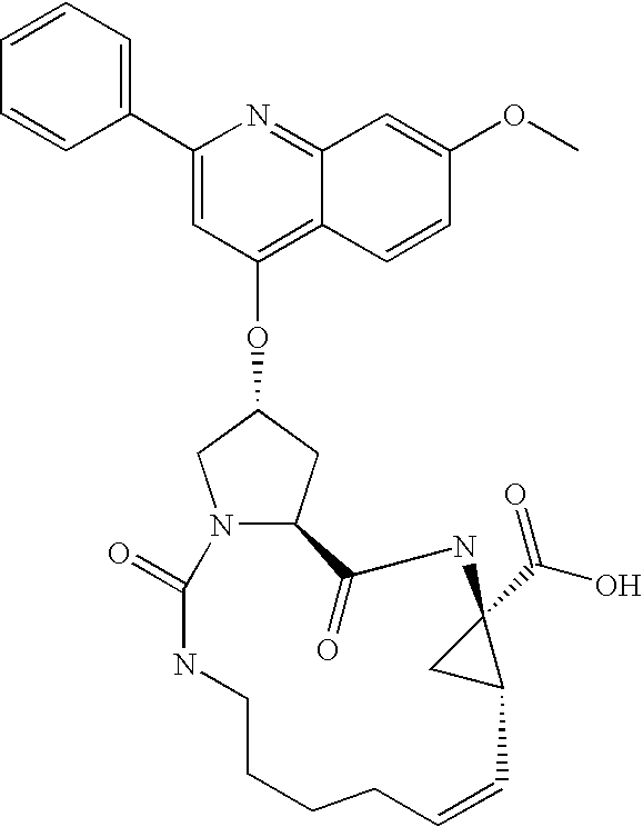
N12C(CC(OC3=C4C(=NC(C5=CC=CC=C5)=C3)C=C(OC)C=C4)C1)C(=O)NC1(C(O)=O)CC1C=CCCCCNC2=O
